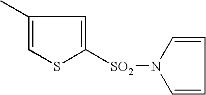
C1(C)=CSC([SO2]N2C=CC=C2)=C1
